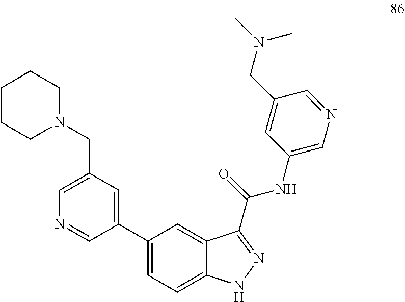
C1(C2=CC(CN3CCCCC3)=CN=C2)=CC=C2C(=C1)C(C(=O)NC1=CN=CC(CN(C)C)=C1)=NN2
